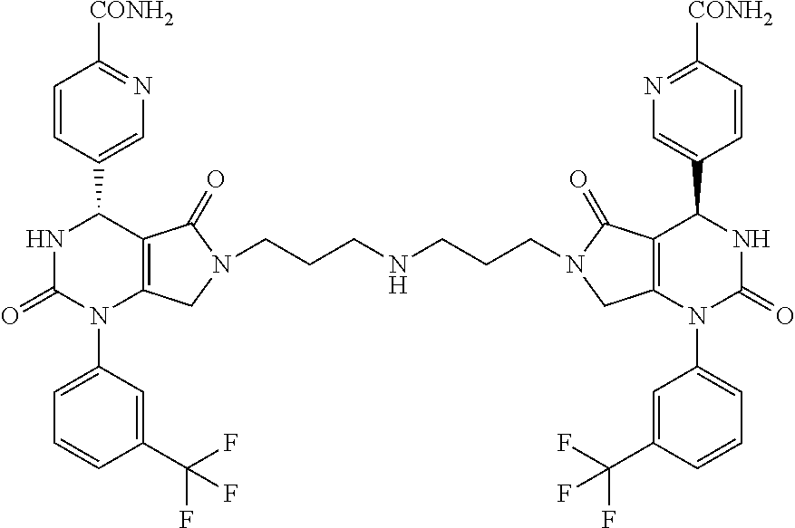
N1C(=O)N(C2=CC=CC(C(F)(F)F)=C2)C2=C(C1C1=CN=C([CONH2])C=C1)C(=O)N(CCCNCCCN1CC3=C(C(C4=CN=C([CONH2])C=C4)NC(=O)N3C3=CC=CC(C(F)(F)F)=C3)C1=O)C2
